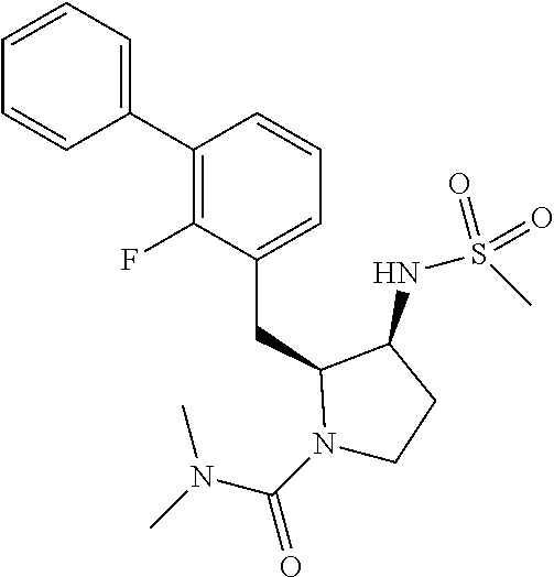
C1(C2=C(F)C(CC3N(C(N(C)C)=O)CCC3NS(C)(=O)=O)=CC=C2)=CC=CC=C1
